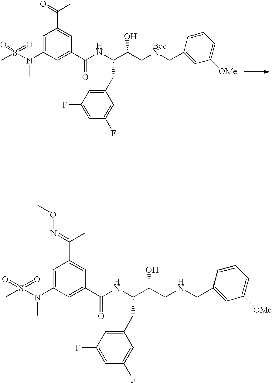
CS(N(C1=CC(C(=O)C)=CC(C(=O)NC(C(C[BocN]CC2=CC([OMe])=CC=C2)O)CC2=CC(F)=CC(F)=C2)=C1)C)(=O)=O.CS(N(C1=CC(C(=NOC)C)=CC(C(=O)NC(C(CNCC2=CC([OMe])=CC=C2)O)CC2=CC(F)=CC(F)=C2)=C1)C)(=O)=O
